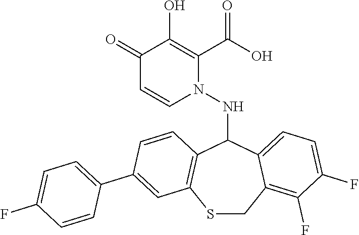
C1(=O)C=CN(NC2C3=C(SCC4=C(F)C(F)=CC=C24)C=C(C2=CC=C(F)C=C2)C=C3)C(C(O)=O)=C1O
